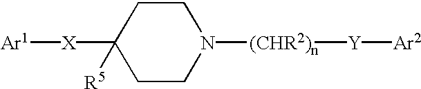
[Ar1][X]C1([R5])CCN([(CHR2)n][Y][Ar2])CC1
